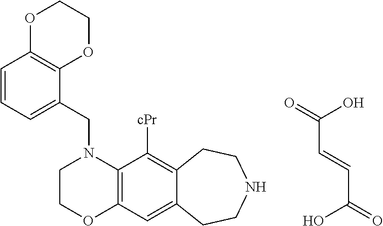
C1COC2=C(N1CC1=CC=CC3=C1OCCO3)C([cPr])=C1C(=C2)CCNCC1.OC(=O)C=CC(O)=O
